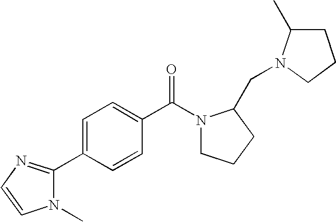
N1(C)C(C2=CC=C(C(N3CCCC3CN3C(C)CCC3)=O)C=C2)=NC=C1
